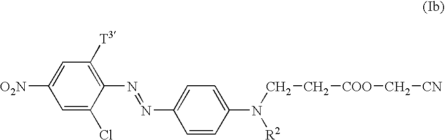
C1([O2N])=CC([T3])=C(N=NC2=CC=C(N([R2])CC[COO]C[CN])C=C2)C(Cl)=C1
